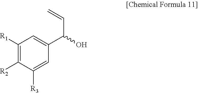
C1([R1])=C([R2])C([R3])=CC(C(O)C=C)=C1
